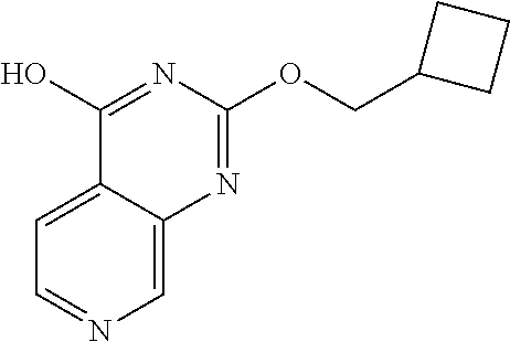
C1=NC=C2C(=C1)C(O)=NC(OCC1CCC1)=N2
